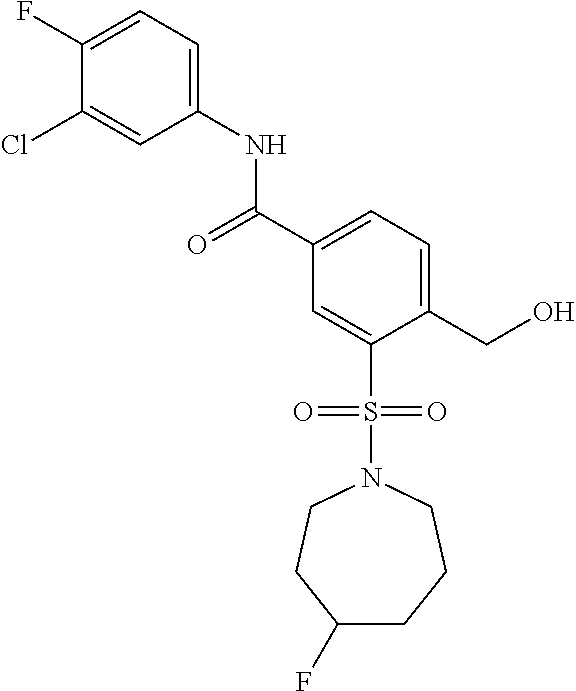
C1(F)CCCN(S(C2=CC(C(=O)NC3=CC=C(F)C(Cl)=C3)=CC=C2CO)(=O)=O)CC1
